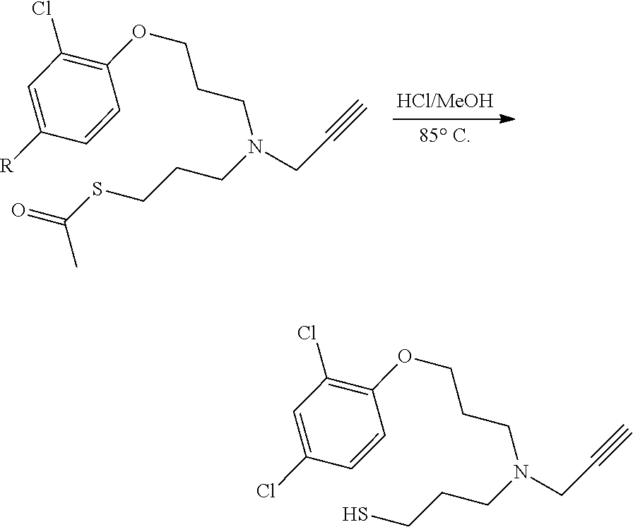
C1=C([R])C=CC(OCCCN(CC#C)CCCSC(C)=O)=C1Cl.C1=C(Cl)C=CC(OCCCN(CC#C)CCCS)=C1Cl
